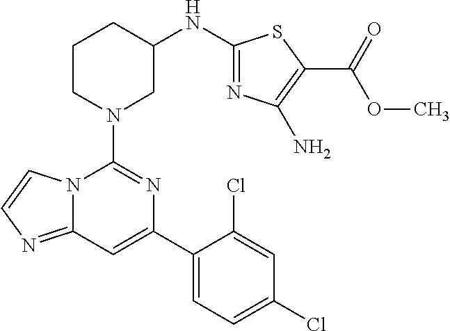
N1(C2=NC(C3=CC=C(Cl)C=C3Cl)=CC3=NC=CN23)CC(NC2=NC(N)=C(C(=O)OC)S2)CCC1
